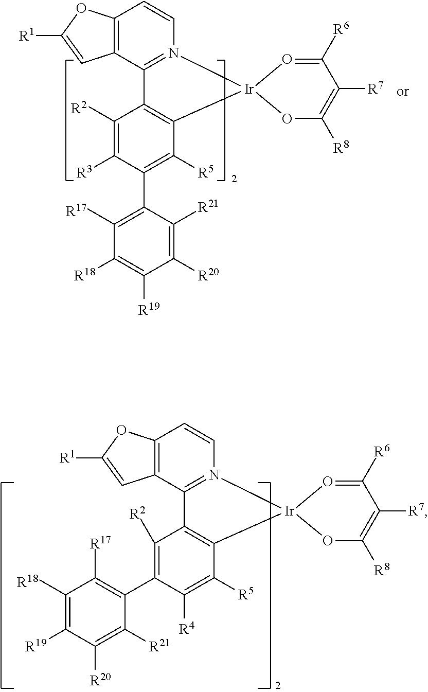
C1([R2])=C([R3])C(C2=C([R17])C([R18])=C([R19])C([R20])=C2[R21])=C([R5])C2=C1C1=N([Ir]23O=C([R6])C([R7])=C([R8])O3)C=CC2=C1C=C([R1])O2.C1([R2])=C(C2=C([R17])C([R18])=C([R19])C([R20])=C2[R21])C([R4])=C([R5])C2=C1C1=N([Ir]23O=C([R6])C([R7])=C([R8])O3)C=CC2=C1C=C([R1])O2
